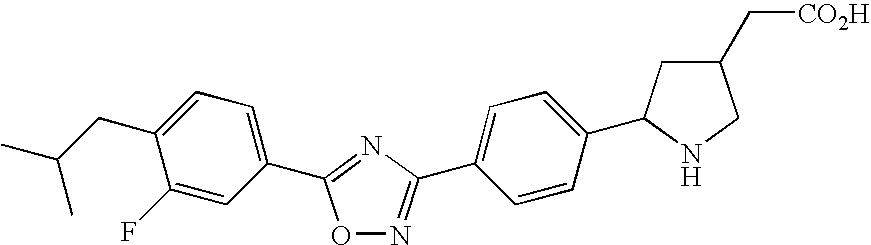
O1N=C(C2=CC=C(C3CC(C[CO2H])CN3)C=C2)N=C1C1=CC=C(CC(C)C)C(F)=C1
